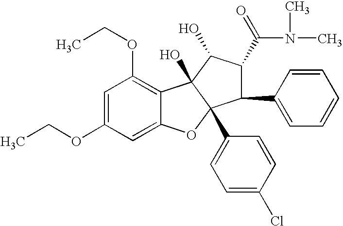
C1=C(OCC)C=C2C(=C1OCC)C1(O)C(C3=CC=C(Cl)C=C3)(O2)C(C2=CC=CC=C2)C(C(=O)N(C)C)C1O
